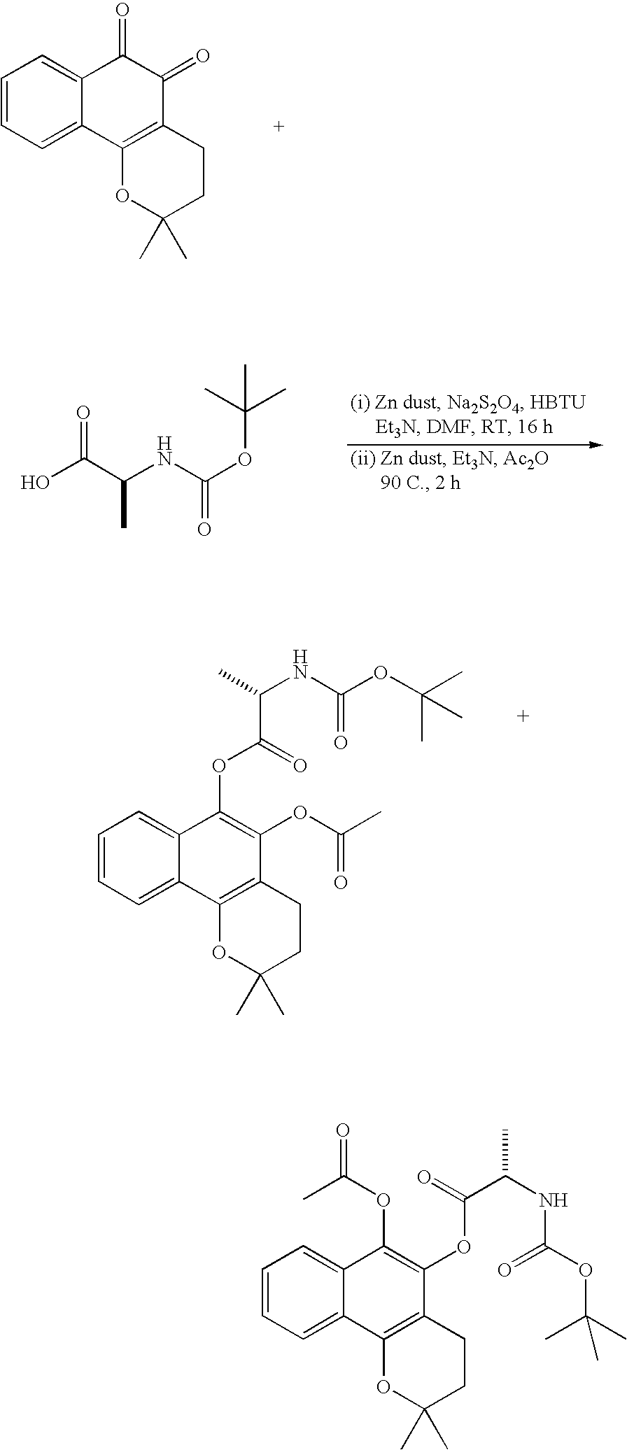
C1=CC=C2C(=C1)C(=O)C(=O)C1=C2OC(C)(C)CC1.OC(C(NC(OC(C)(C)C)=O)C)=O.C1=CC=C2C(=C1)C(OC(=O)C(C)NC(OC(C)(C)C)=O)=C(OC(C)=O)C1=C2OC(C)(C)CC1.C1=CC=C2C(=C1)C(OC(=O)C)=C(OC(C(NC(=O)OC(C)(C)C)C)=O)C1=C2OC(C)(C)CC1
